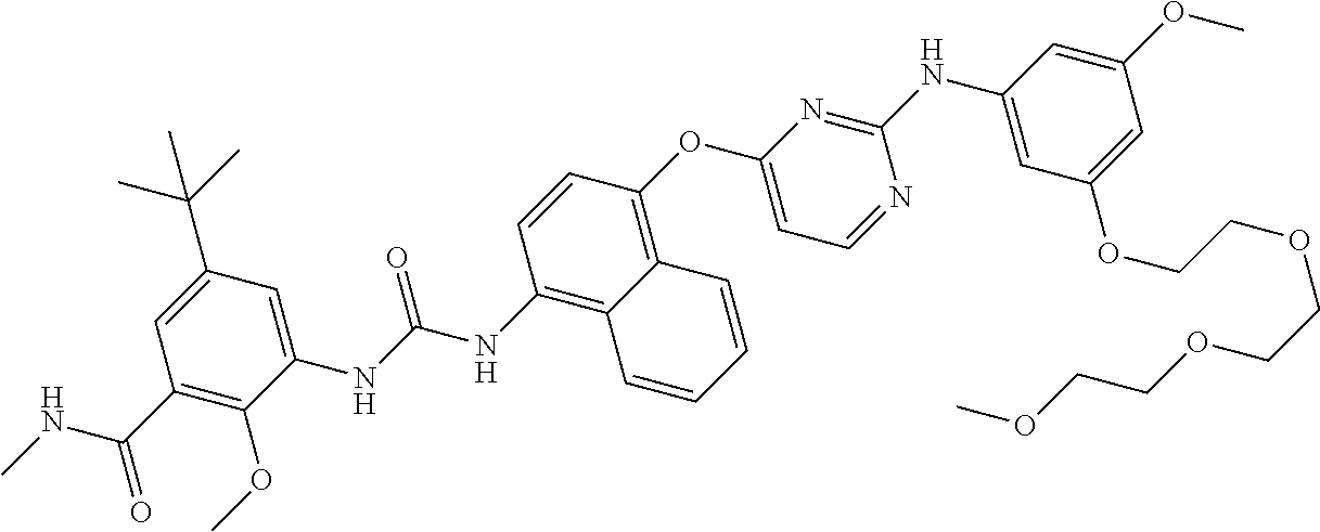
C1(NC(NC2=C3C(=C(OC4=CC=NC(NC5=CC(OCCOCCOCCOC)=CC(OC)=C5)=N4)C=C2)C=CC=C3)=O)=CC(C(C)(C)C)=CC(C(NC)=O)=C1OC
